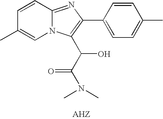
C12=NC(C3=CC=C(C)C=C3)=C(C(C(N(C)C)=O)O)N1C=C(C)C=C2
